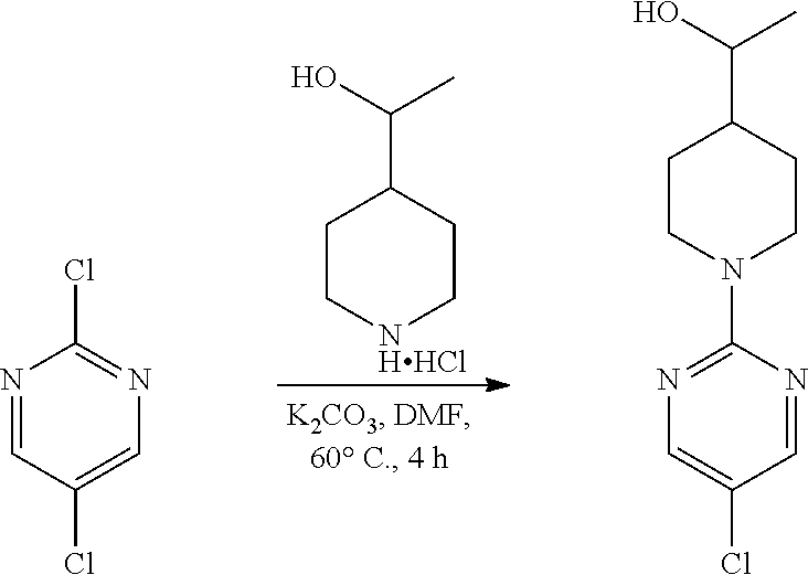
C1C[NHHCl]CCC1C(O)C.N1=CC(Cl)=CN=C1Cl.N1=C(N2CCC(C(O)C)CC2)N=CC(Cl)=C1
